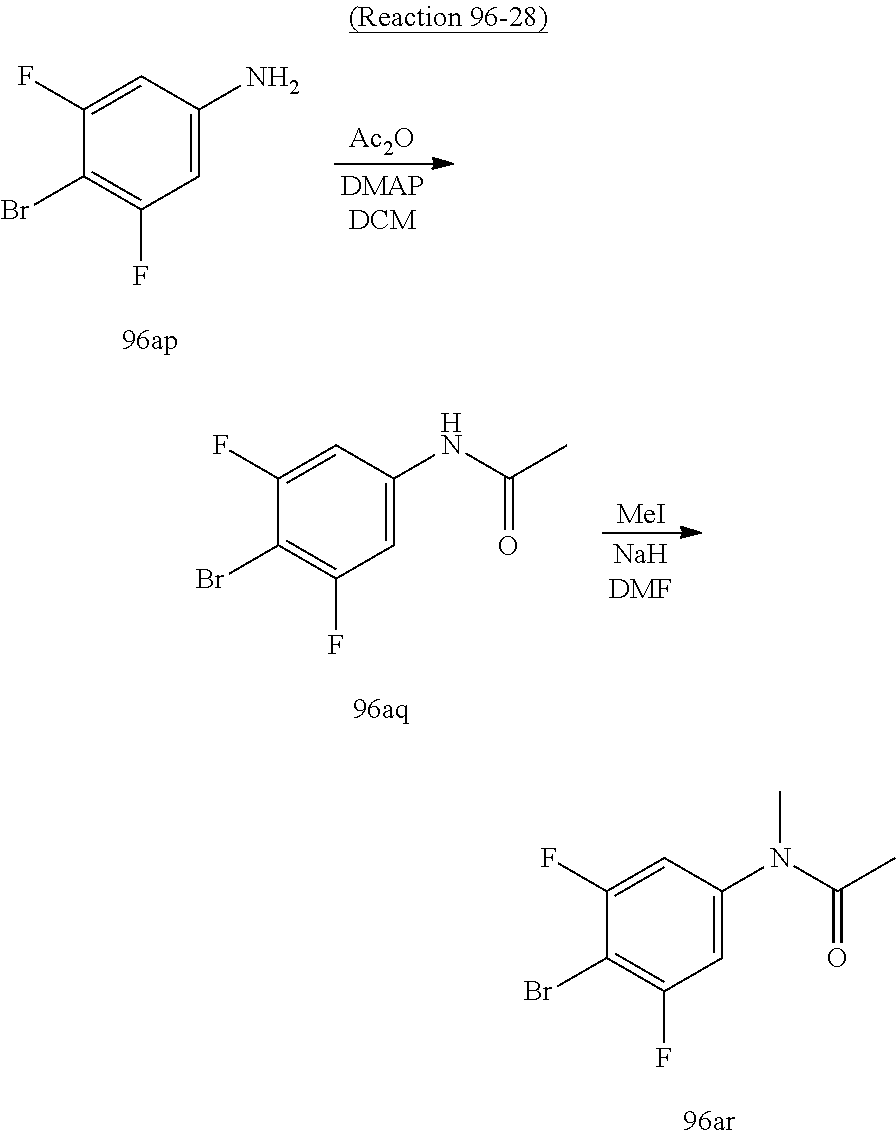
C1=C(N)C=C(F)C(Br)=C1F.[Ac2O].C1=C(NC(=O)C)C=C(F)C(Br)=C1F.[MeI].C1=C(N(C(=O)C)C)C=C(F)C(Br)=C1F
